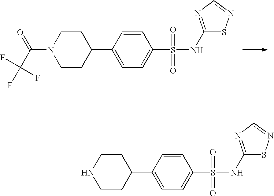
C1CN(C(C(F)(F)F)=O)CCC1C1=CC=C(S(NC2=NC=NS2)(=O)=O)C=C1.C1CNCCC1C1=CC=C(S(NC2=NC=NS2)(=O)=O)C=C1
